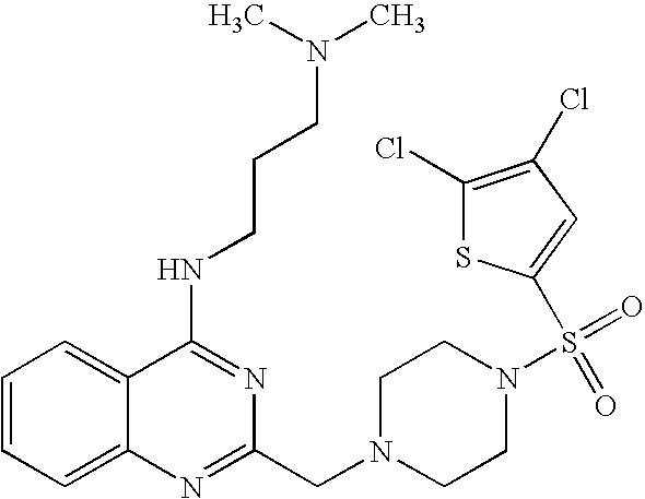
C1=CC=C2C(=C1)C(NCCCN(C)C)=NC(CN1CCN(S(=O)(=O)C3=CC(Cl)=C(Cl)S3)CC1)=N2
